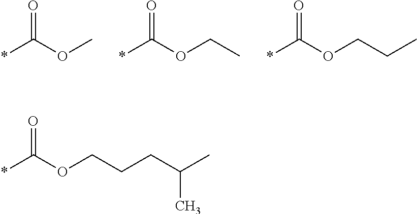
*C(OC)=O.*C(OCC)=O.*C(OCCC)=O.*C(OCCCC(C)C)=O
